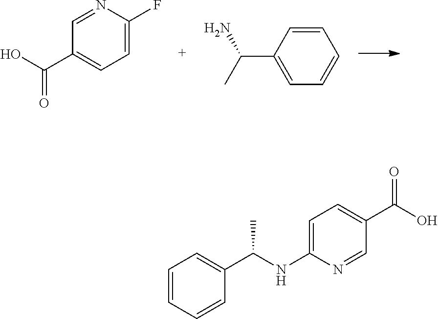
N1=CC(C(O)=O)=CC=C1F.C1=CC(C(C)N)=CC=C1.C1=CC=CC(C(NC2=CC=C(C(O)=O)C=N2)C)=C1
